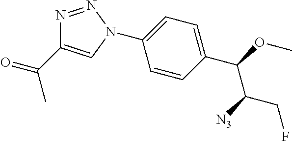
C1(N2C=C(C(=O)C)N=N2)=CC=C(C(OC)C([N3])CF)C=C1
